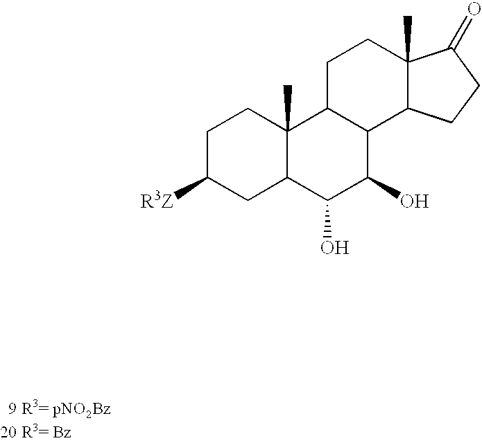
C1C([R3Z])CC2C(C)(C1)C1C(C(O)C2O)C2C(C)(CC1)C(=O)CC2
